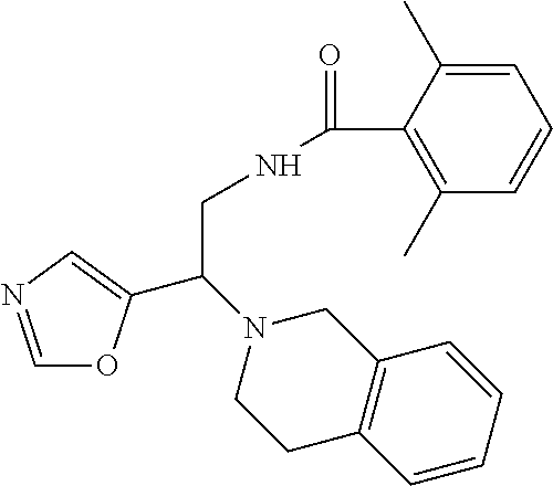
C1=NC=C(C(N2CCC3=C(C2)C=CC=C3)CNC(=O)C2=C(C)C=CC=C2C)O1
